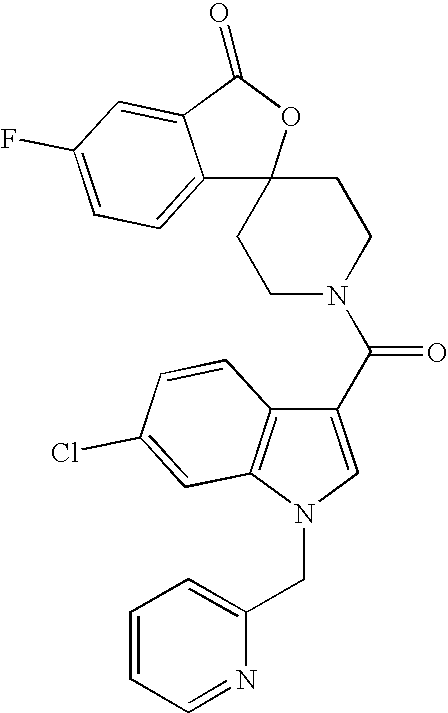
C12=CC=C(F)C=C1C(=O)OC21CCN(C(C2=CN(CC3=CC=CC=N3)C3=C2C=CC(Cl)=C3)=O)CC1
